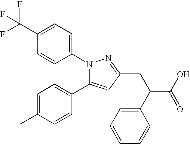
C1=C(C(F)(F)F)C=CC(N2C(C3=CC=C(C)C=C3)=CC(CC(C3=CC=CC=C3)C(O)=O)=N2)=C1
